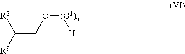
C(CO[(G1)w][H])([R9])[R8]
